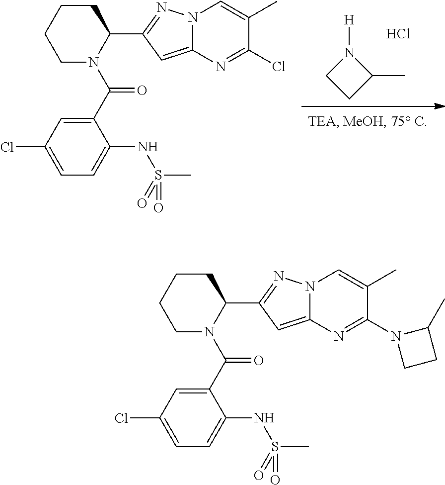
C1CC(C)N1[H].Cl.C1CCCC(C2=NN3C(=C2)N=C(Cl)C(C)=C3)N1C(=O)C1=CC(Cl)=CC=C1NS(C)(=O)=O.C1CCCC(C2=NN3C(=C2)N=C(N2CCC2C)C(C)=C3)N1C(=O)C1=CC(Cl)=CC=C1NS(C)(=O)=O
